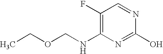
N(C1=C(F)C=NC(O)=N1)COCC
